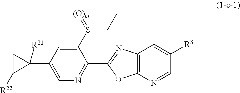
C1(S(=[(O)m])CC)=CC(C2([R21])CC2[R22])=CN=C1C1=NC2=C(O1)N=CC([R3])=C2
